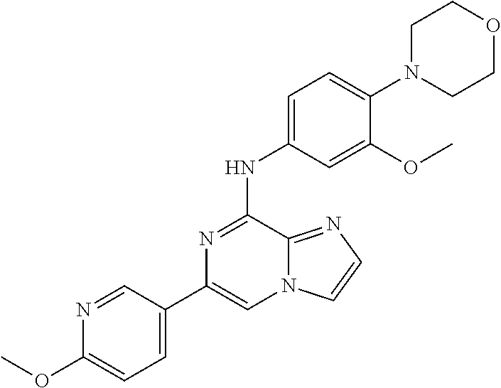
C1(C2=CC=C(OC)N=C2)=CN2C(=NC=C2)C(NC2=CC=C(N3CCOCC3)C(OC)=C2)=N1
